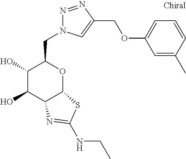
C1(O)C(O)C2C(OC1CN1N=NC(COC3=CC=CC(C)=C3)=C1)SC(NCC)=N2
